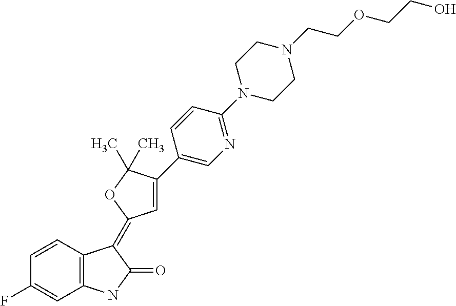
C1(F)=CC2=C(C(=C3C=C(C4=CN=C(N5CCN(CCOCCO)CC5)C=C4)C(C)(C)O3)C(=O)N2)C=C1
